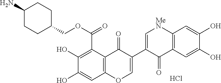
C1(O)=C(C(OCC2CCC(N)CC2)=O)C2=C(C=C1O)OC=C(C1=C[MeN]C3=C(C1=O)C=C(O)C(O)=C3)C2=O.Cl
